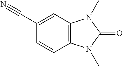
C1=CC2=C(C=C1C#N)N(C)C(=O)N2C
